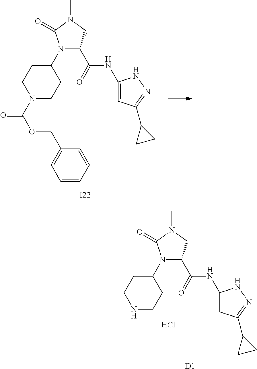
[I22].C1=CC=CC(COC(=O)N2CCC(N3C(C(=O)NC4=CC(C5CC5)=NN4)CN(C)C3=O)CC2)=C1.[D1].N1CCC(N2C(C(=O)NC3=CC(C4CC4)=NN3)CN(C)C2=O)CC1.Cl
